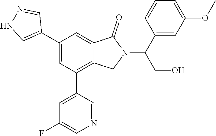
C1(C(N2C(=O)C3=CC(C4=CNN=C4)=CC(C4=CC(F)=CN=C4)=C3C2)CO)=CC(OC)=CC=C1
